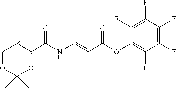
C1(C)(C)OCC(C)(C)C(C(NC=CC(OC2=C(F)C(F)=C(F)C(F)=C2F)=O)=O)O1
